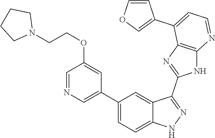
C1(C2=CC=C3C(=C2)C(C2=NC4=C(N2)N=CC=C4C2=COC=C2)=NN3)=CN=CC(OCCN2CCCC2)=C1
